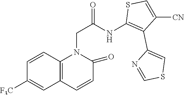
C12=C(C=CC(=O)N1CC(NC1=C(C3=CSC=N3)C([CN])=CS1)=O)C=C([F3C])C=C2
